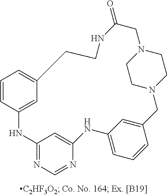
C12=NC=NC(=C1)NC1=CC=CC(=C1)CN1CCN(CC1)CC(=O)NCCC1=CC=CC(=C1)N2
